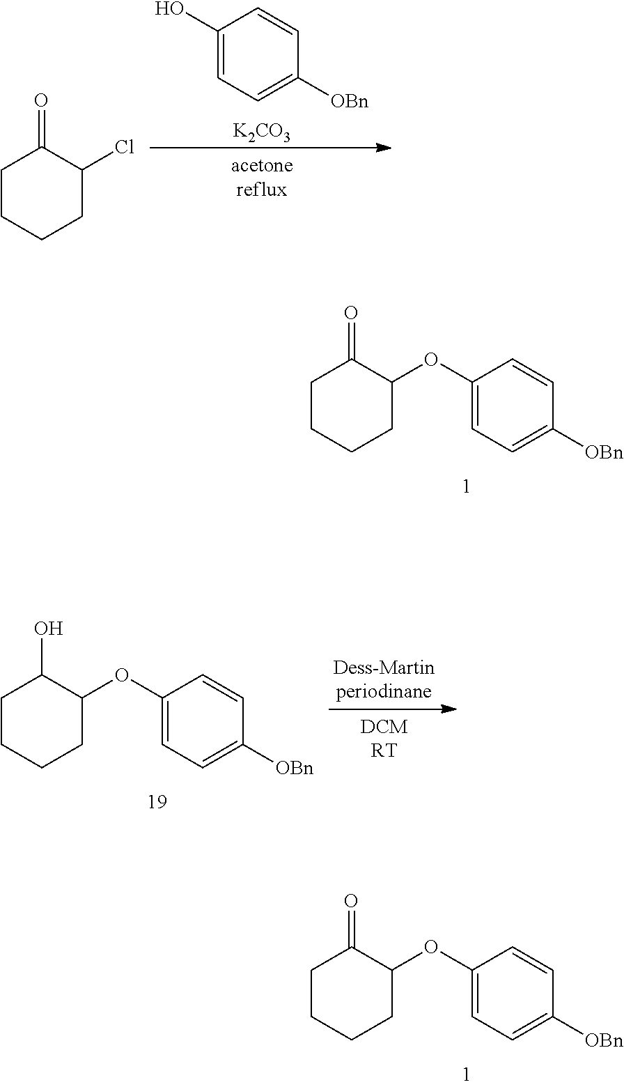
C1CCCC(OC2=CC=C([OBn])C=C2)C1=O.C1CCCC(OC2=CC=C([OBn])C=C2)C1=O.C1(O)=CC=C([OBn])C=C1.[K2CO3].C1CCCC(Cl)C1=O.C1CCCC(OC2=CC=C([OBn])C=C2)C1O
